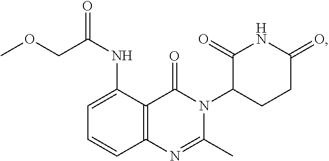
C12=C(C(NC(COC)=O)=CC=C1)C(=O)N(C1CCC(=O)NC1=O)C(C)=N2
